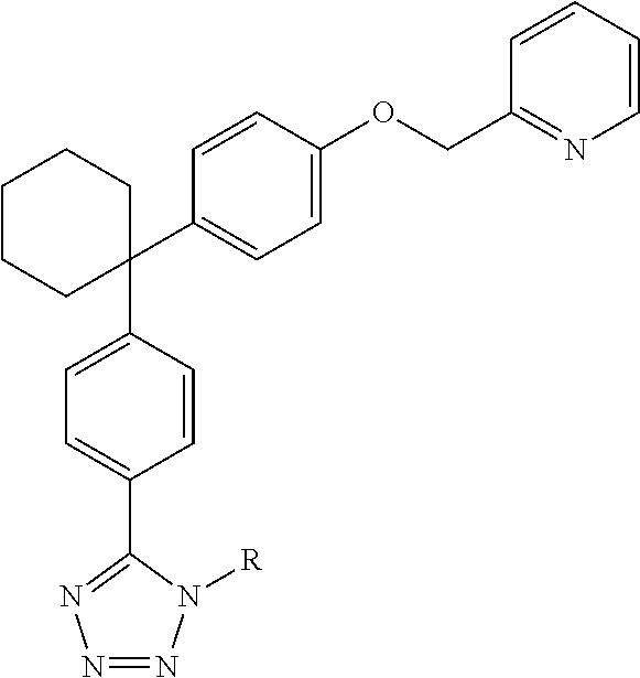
C1(C2=CC=C(OCC3=NC=CC=C3)C=C2)(C2=CC=C(C3=NN=NN3[R])C=C2)CCCCC1
